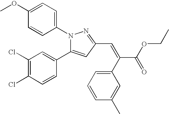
N1(C2=CC=C(OC)C=C2)C(C2=CC(Cl)=C(Cl)C=C2)=CC(C=C(C2=CC=CC(C)=C2)C(OCC)=O)=N1
